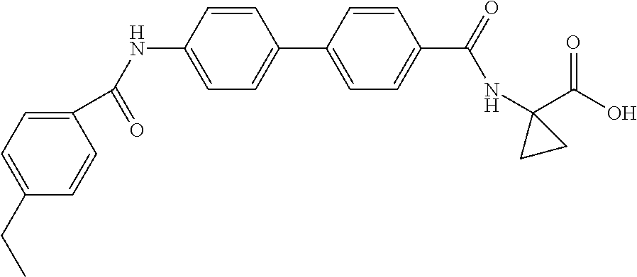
N(C1=CC=C(C2=CC=C(C(=O)NC3(C(O)=O)CC3)C=C2)C=C1)C(=O)C1=CC=C(CC)C=C1
